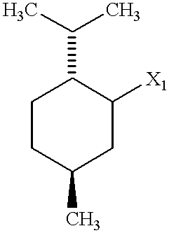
C1CC(C)CC([X1])C1C(C)C
